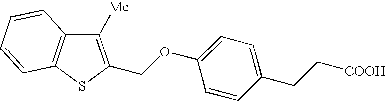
O(C1=CC=C(CC[COOH])C=C1)CC1=C([Me])C2=C(S1)C=CC=C2
